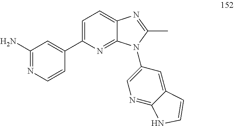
C1(C2=CC=C3C(=N2)N(C2=CN=C4C(=C2)C=CN4)C(C)=N3)=CC(N)=NC=C1
